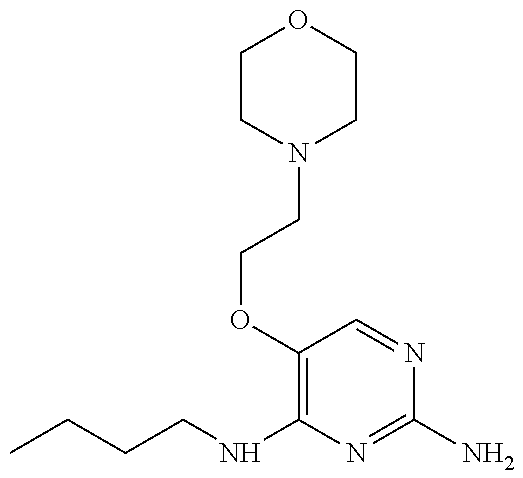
CCCCNC1=C(OCCN2CCOCC2)C=NC(N)=N1
